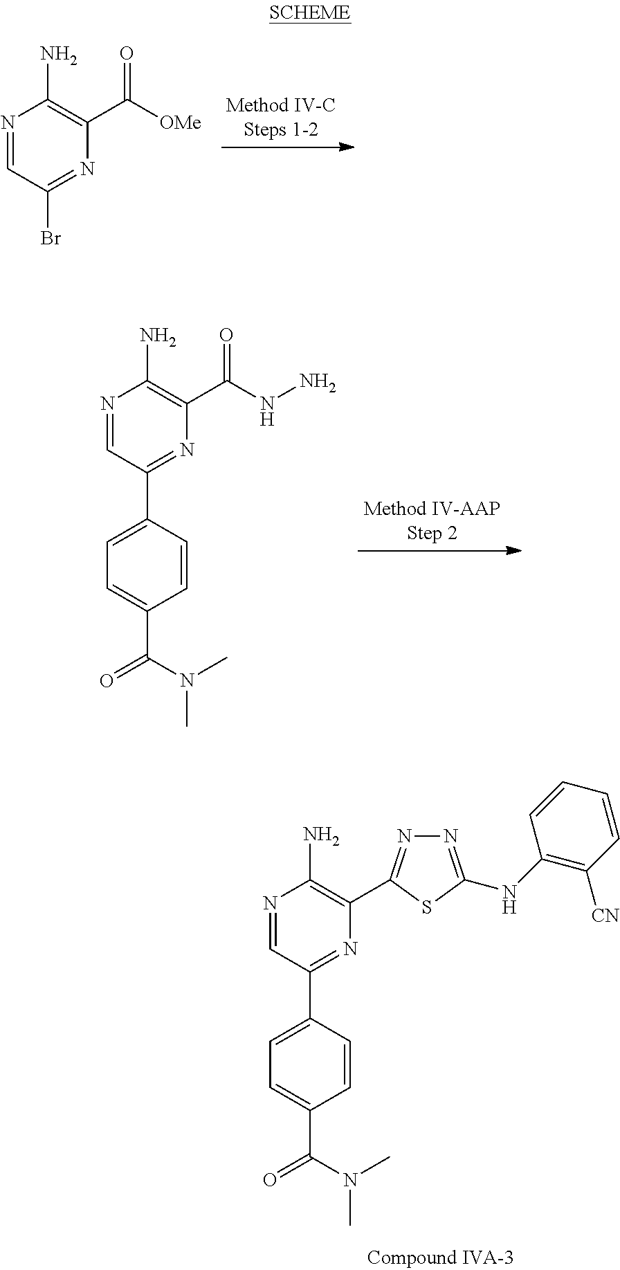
N1=CC(Br)=NC(C([OMe])=O)=C1N.N1=CC(C2=CC=C(C(N(C)C)=O)C=C2)=NC(C(NN)=O)=C1N.N1=CC(C2=CC=C(C(N(C)C)=O)C=C2)=NC(C2=NN=C(NC3=C([CN])C=CC=C3)S2)=C1N
